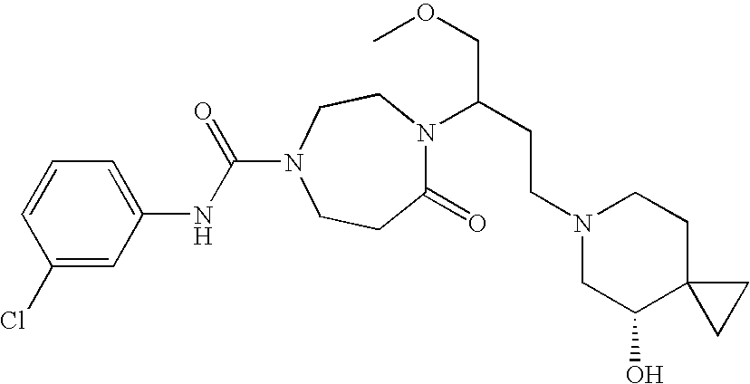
C1(Cl)=CC(NC(N2CCC(=O)N(C(CCN3CC(O)C4(CC3)CC4)COC)CC2)=O)=CC=C1
